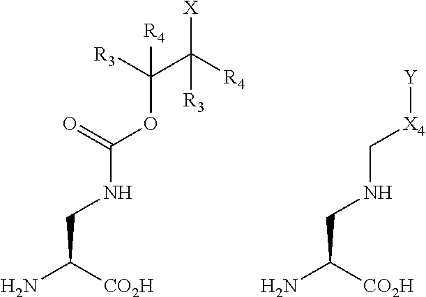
[CO2H]C(N)CNC(OC(C([R4])([X])[R3])([R3])[R4])=O.[CO2H]C(N)CNC[X4][Y]
